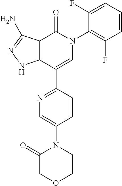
C12=C(C(C3=NC=C(N4C(=O)COCC4)C=C3)=CN(C3=C(F)C=CC=C3F)C1=O)NN=C2N
